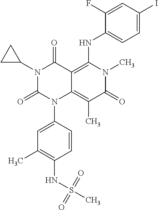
C1=CC(N2C3=C(C)C(=O)N(C)C(NC4=CC=C(I)C=C4F)=C3C(=O)N(C3CC3)C2=O)=CC(C)=C1NS(C)(=O)=O
